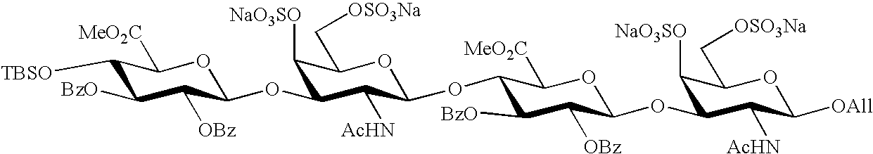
C1([TBSO])C([BzO])C([OBz])C(OC2C([NaO3SO])C(C[OSO3Na])OC(OC3C([BzO])C([OBz])C(OC4C([NaO3SO])C(C[OSO3Na])OC([OAll])C4[AcHN])OC3[MeO2C])C2[AcHN])OC1[MeO2C]
